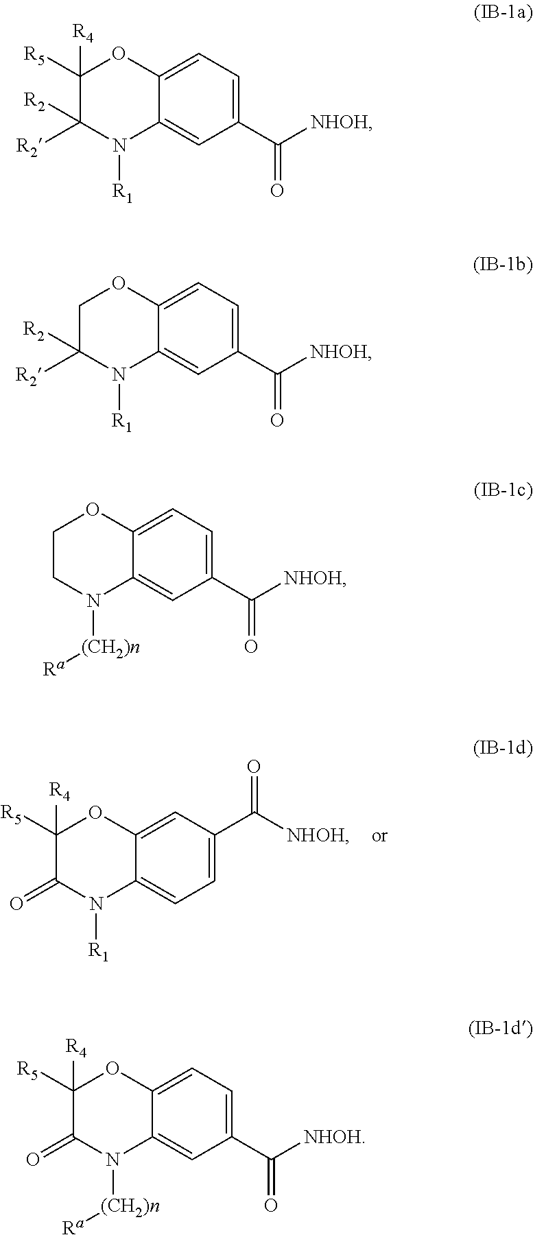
C1=C(C([NHOH])=O)C=C2C(=C1)N([R1])C(=O)C([R4])([R5])O2.C1(C([NHOH])=O)=CC=C2C(=C1)N([R1])C([R2])([R2])C([R4])([R5])O2.C1(C([NHOH])=O)=CC=C2C(=C1)N([R1])C([R2])([R2])CO2.C1(C([NHOH])=O)=CC=C2C(=C1)N([(CH2)n][Ra])CCO2.C1(C([NHOH])=O)=CC=C2C(=C1)N([(CH2)n][Ra])C(=O)C([R4])([R5])O2
